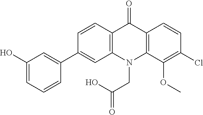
C12=C(N(CC(=O)O)C3=C(C1=O)C=CC(Cl)=C3OC)C=C(C1=CC(O)=CC=C1)C=C2
